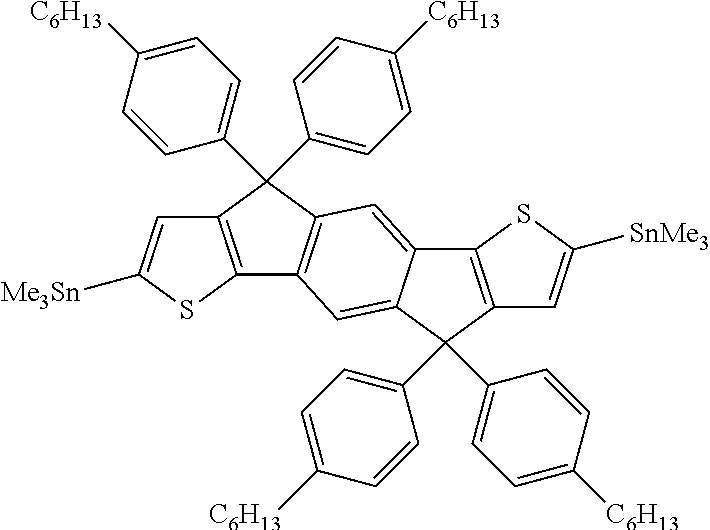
C12=C(SC([Me3Sn])=C1)C1=C(C=C3C(=C1)C(C1=CC=C([C6H13])C=C1)(C1=CC=C([C6H13])C=C1)C1=C3SC([SnMe3])=C1)C2(C1=CC=C([C6H13])C=C1)C1=CC=C([C6H13])C=C1
